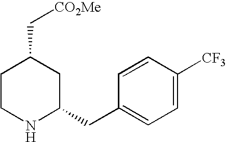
C1(C[CO2Me])CCNC(CC2=CC=C([CF3])C=C2)C1
